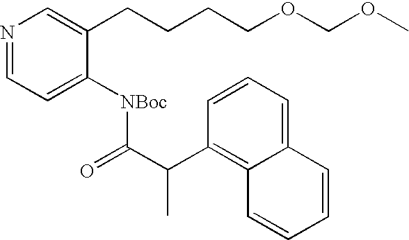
C1=CC=C2C(=C1C(C(=O)[NBoc]C1=CC=NC=C1CCCCOCOC)C)C=CC=C2
